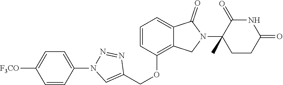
C1(OCC2=CN(C3=CC=C([F3CO])C=C3)N=N2)=C2C(=CC=C1)C(=O)N(C1(C)CCC(=O)NC1=O)C2
